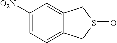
C1([O2N])=CC=C2C(=C1)CS(=O)C2
